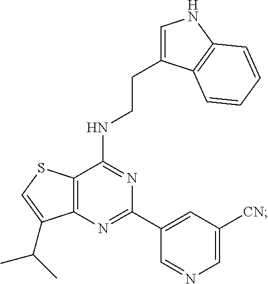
C12=C(N=C(C3=CC([CN])=CN=C3)N=C1NCCC1=CNC3=C1C=CC=C3)C(C(C)C)=CS2
